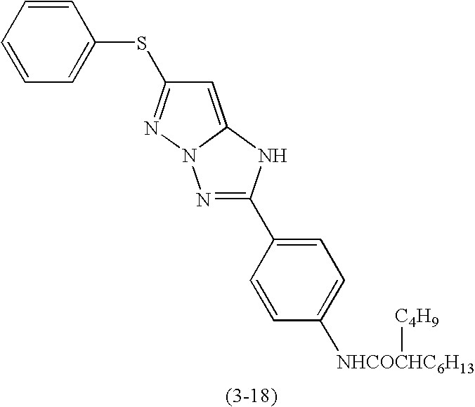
N1=C(C2=CC=C([NHCOCHC6H13][C4H9])C=C2)NC2=CC(SC3=CC=CC=C3)=NN12
